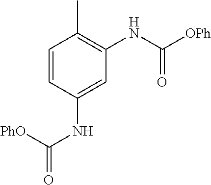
CC1=C(NC([OPh])=O)C=C(NC(=O)[PhO])C=C1
